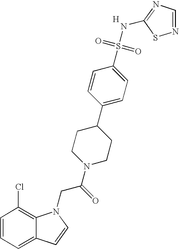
C1=CC=C2C(=C1Cl)N(CC(N1CCC(C3=CC=C(S(=O)(=O)NC4=NC=NS4)C=C3)CC1)=O)C=C2.[H]
